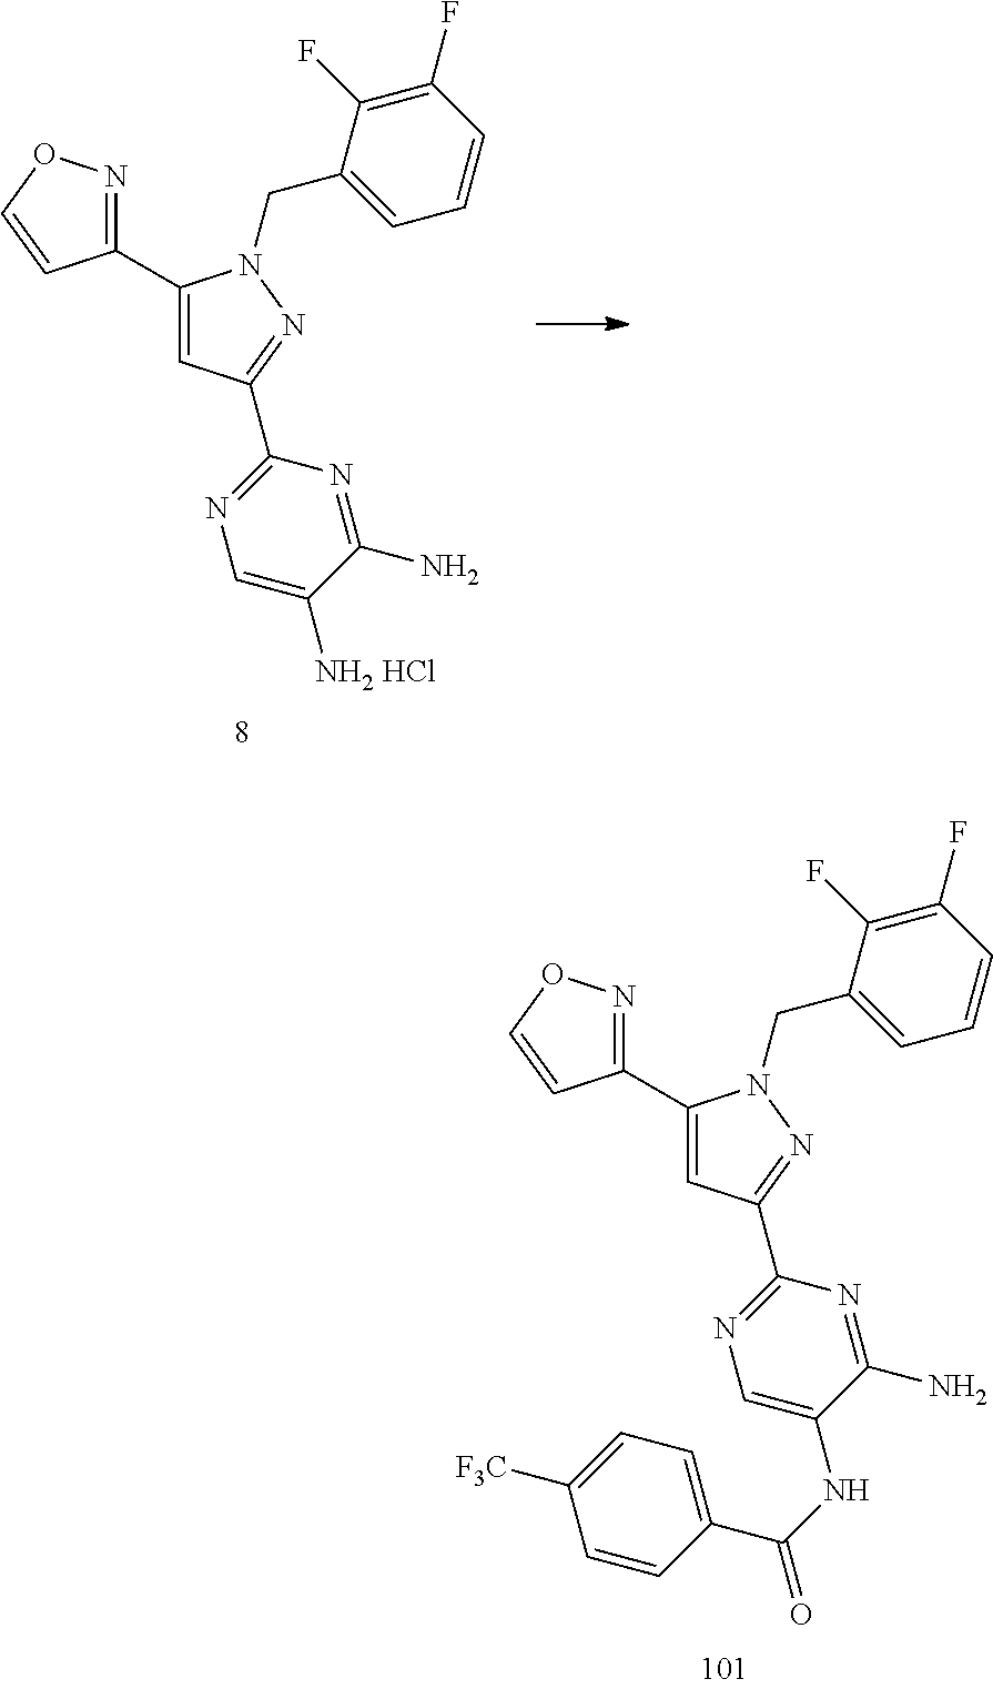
C1(C2=NOC=C2)=CC(C2=NC=C([NH2 HCl])C(N)=N2)=NN1CC1=CC=CC(F)=C1F.C1(C2=NOC=C2)=CC(C2=NC=C(NC(=O)C3=CC=C([F3C])C=C3)C(N)=N2)=NN1CC1=CC=CC(F)=C1F
